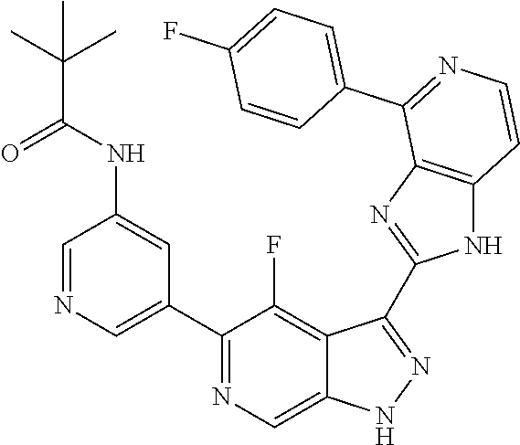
C1=NC=C(C2=NC=C3C(=C2F)C(C2=NC4=C(N2)C=CN=C4C2=CC=C(F)C=C2)=NN3)C=C1NC(C(C)(C)C)=O
